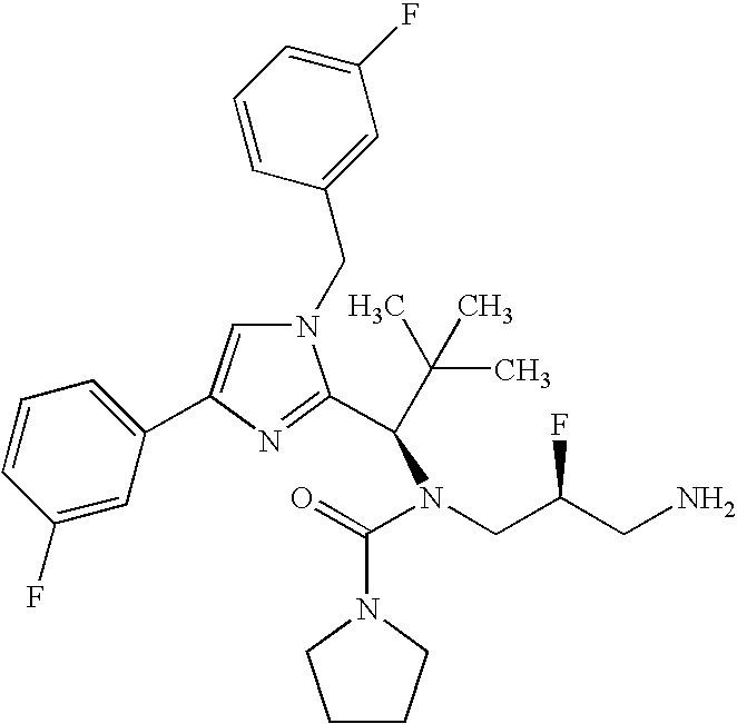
N1(CC2=CC(F)=CC=C2)C=C(C2=CC=CC(F)=C2)N=C1C(N(C(=O)N1CCCC1)CC(CN)F)C(C)(C)C
